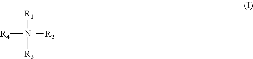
[R4][N+]([R1])([R2])[R3]
